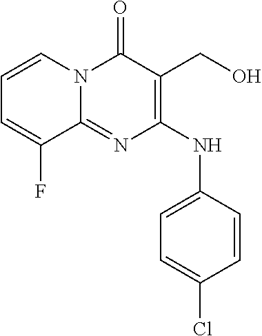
C1=C(Cl)C=CC(NC2=C(CO)C(=O)N3C(=N2)C(F)=CC=C3)=C1
